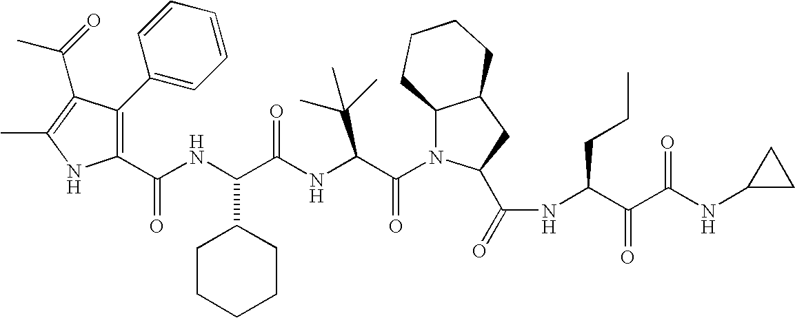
C1(C(NC(C(NC(C(N2C3C(CC2C(=O)NC(C(C(NC2CC2)=O)=O)CCC)CCCC3)=O)C(C)(C)C)=O)C2CCCCC2)=O)=C(C2=CC=CC=C2)C(C(C)=O)=C(C)N1
